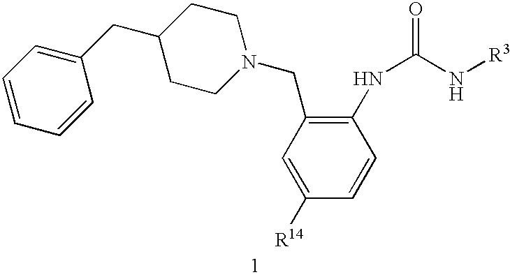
C1(CC2=CC=CC=C2)CCN(CC2=C(NC(N[R3])=O)C=CC([R14])=C2)CC1
